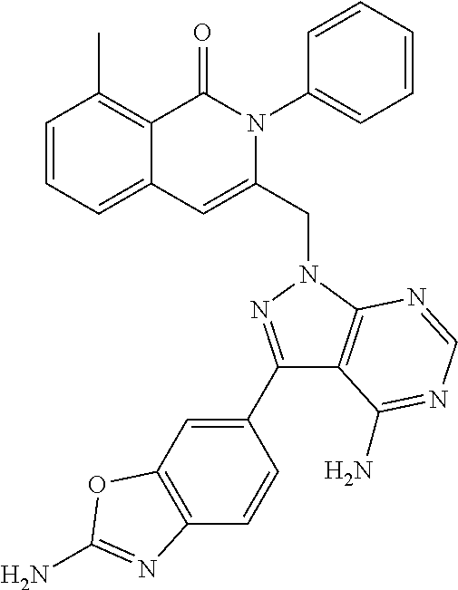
C1=CC=C2C(=C1C)C(=O)N(C1=CC=CC=C1)C(CN1C3=C(C(C4=CC5=C(C=C4)N=C(N)O5)=N1)C(N)=NC=N3)=C2
